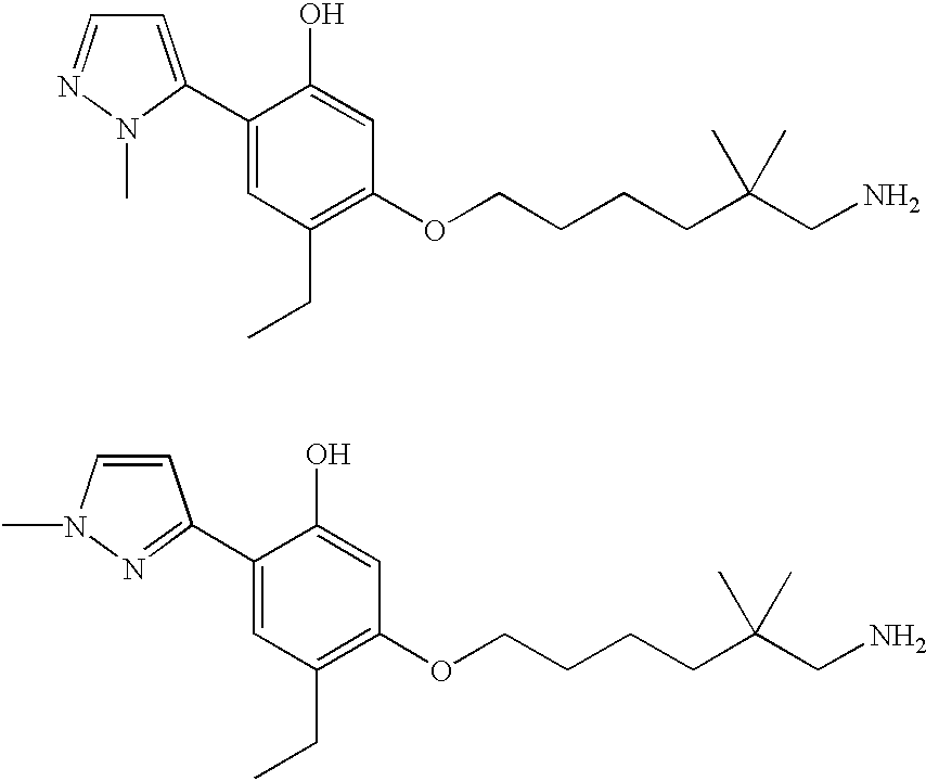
C1(C2=CC=NN2C)=CC(CC)=C(OCCCCC(CN)(C)C)C=C1O.C1(C2=NN(C)C=C2)=CC(CC)=C(OCCCCC(CN)(C)C)C=C1O
